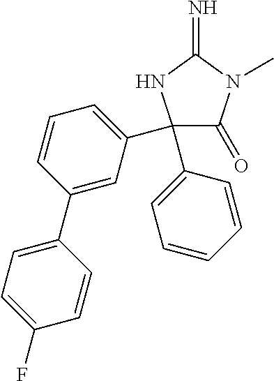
C1(C2=CC=CC=C2)(C2=CC=CC(C3=CC=C(F)C=C3)=C2)C(=O)N(C)C(=N)N1
